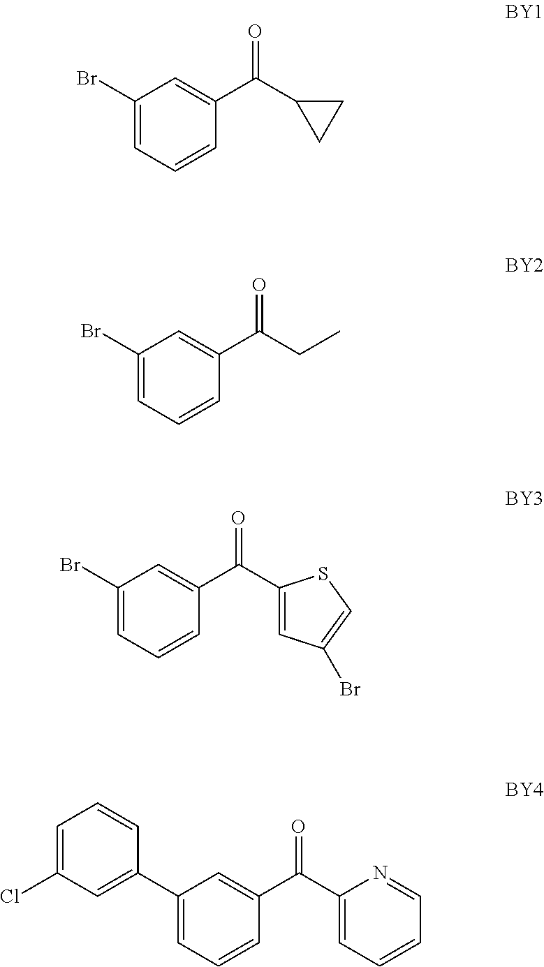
C1(Br)=CC=CC(C(C2CC2)=O)=C1.C1(Br)=CC=CC(C(CC)=O)=C1.C1(Br)=CC=CC(C(C2=CC(Br)=CS2)=O)=C1.C1(C2=CC(Cl)=CC=C2)=CC=CC(C(C2=CC=CC=N2)=O)=C1
